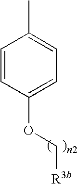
C1=CC(OC[R3b])=CC=C1C
